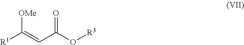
[R1]C(=CC(O[R3])=O)[OMe]
